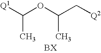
C(OC(C[Q2])C)([Q1])C.[BX]
